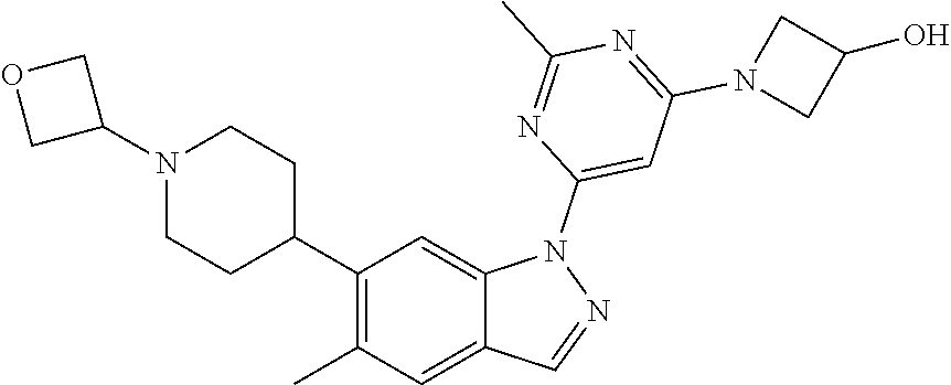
C1(C2CCN(C3COC3)CC2)=C(C)C=C2C(=C1)N(C1=CC(N3CC(O)C3)=NC(C)=N1)N=C2
